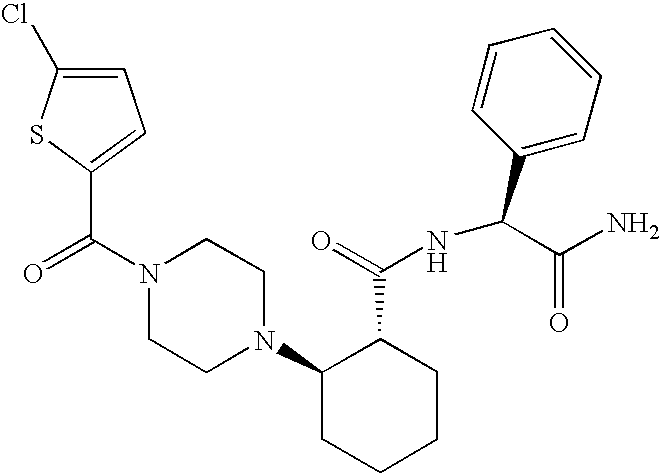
N1(C(=O)C2=CC=C(Cl)S2)CCN(C2CCCCC2C(=O)NC(C2=CC=CC=C2)C(N)=O)CC1
